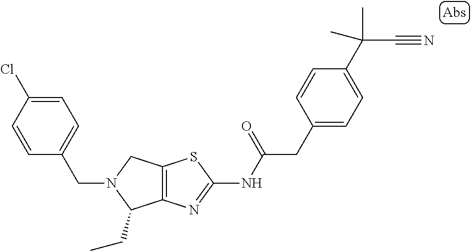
C1=CC(Cl)=CC=C1CN1C(CC)C2=C(C1)SC(NC(CC1=CC=C(C(C#N)(C)C)C=C1)=O)=N2
